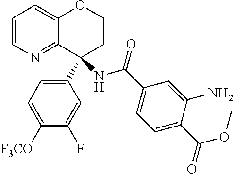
C1=CN=C2C(=C1)OCCC2(NC(C1=CC=C(C(OC)=O)C(N)=C1)=O)C1=CC=C([F3CO])C(F)=C1
